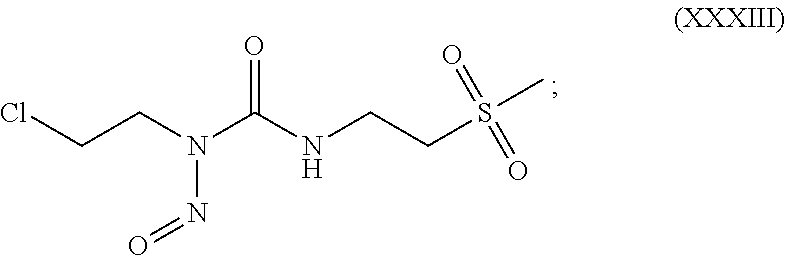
ClCCN(C(NCCS(C)(=O)=O)=O)N=O
